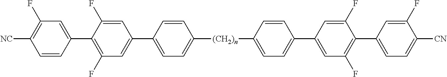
C1=CC(C2=C(F)C=C(C3=CC=C([(CH2)n]C4=CC=C(C5=CC(F)=C(C6=CC=C([CN])C(F)=C6)C(F)=C5)C=C4)C=C3)C=C2F)=CC(F)=C1[NC]
